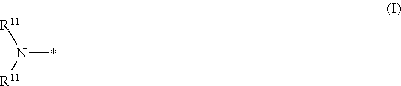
[R11]N([R11])*
